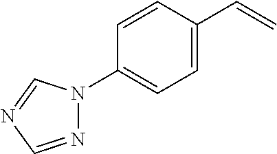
N1=CN=CN1C1=CC=C(C=C)C=C1
